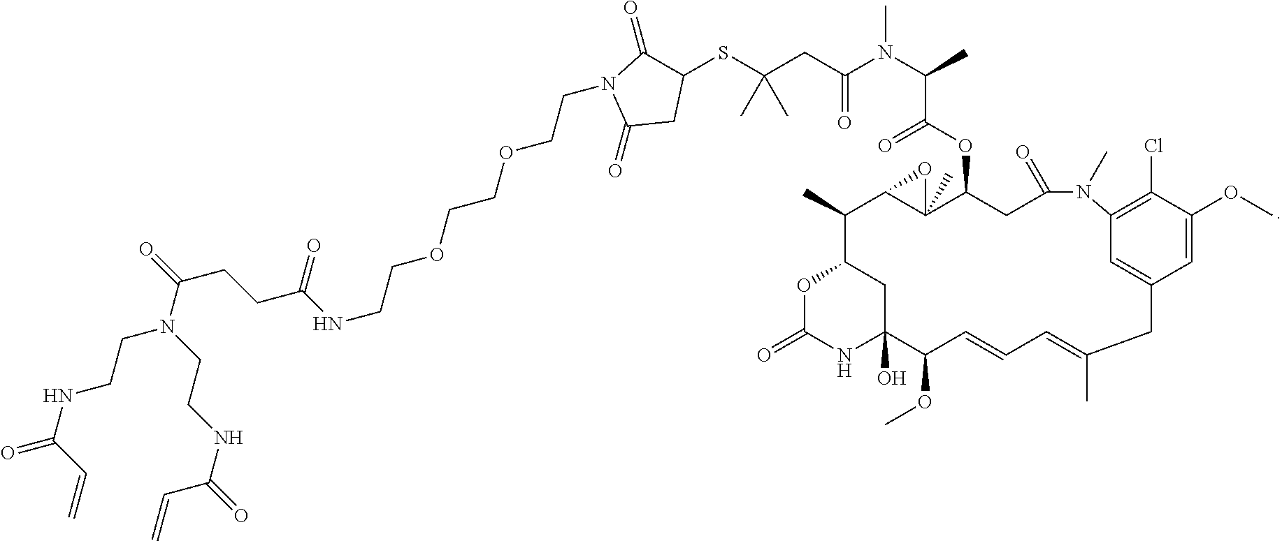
C1=C(OC)C(Cl)=C2C=C1CC(C)=CC=CC(OC)C1(O)NC(=O)OC(C(C)C3C(C)(C(OC(C(C)N(C(=O)CC(SC4C(=O)N(CCOCCOCCNC(=O)CCC(=O)N(CCNC(=O)C=C)CCNC(=O)C=C)C(=O)C4)(C)C)C)=O)CC(=O)N2C)O3)C1
